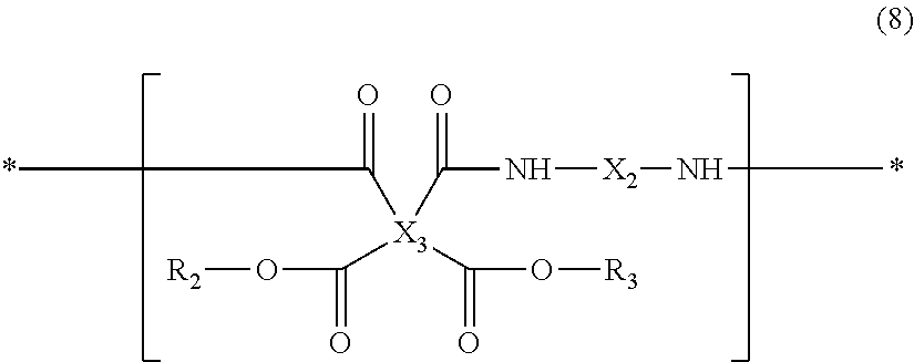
[R2]OC(=O)[X3](C(=O)O[R3])(C(*)=O)C(N[X2]N*)=O
